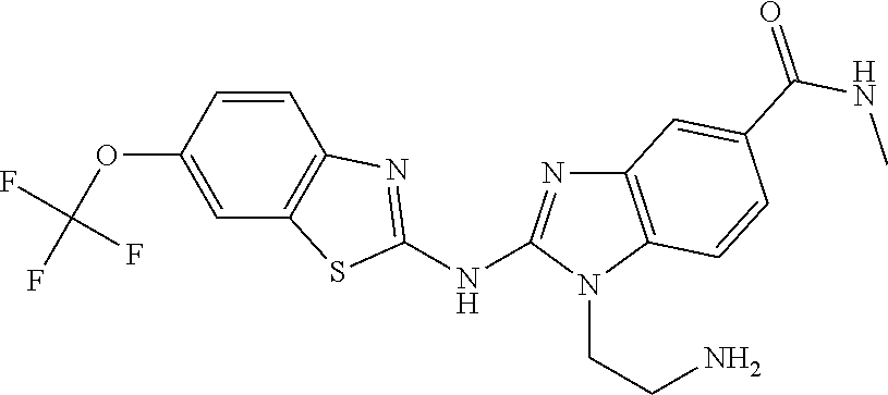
O(C1=CC2=C(C=C1)N=C(NC1=NC3=C(N1CCN)C=CC(C(NC)=O)=C3)S2)C(F)(F)F
